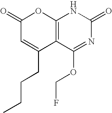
C12=C(C(OCF)=NC(=O)N1)C(CCCC)=CC(=O)O2
